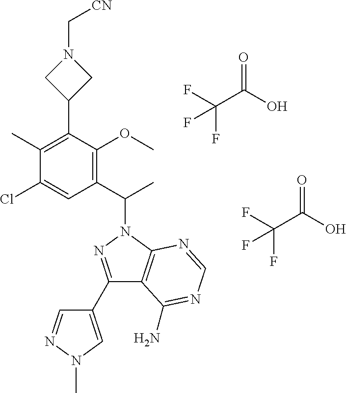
O=C(O)C(F)(F)F.O=C(O)C(F)(F)F.C1(C)=C(C2CN(C[CN])C2)C(OC)=C(C(C)N2N=C(C3=CN(C)N=C3)C3=C2N=CN=C3N)C=C1Cl
